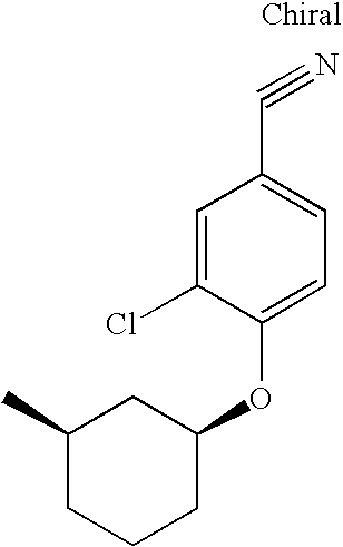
C1=C(Cl)C(OC2CC(C)CCC2)=CC=C1C#N
